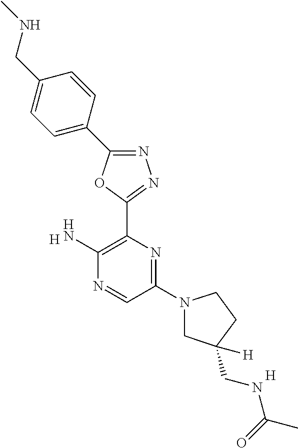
[H].N1=C(C2=CC=C(CNC)C=C2)OC(C2=C(N)N=CC(N3CC(CNC(C)=O)([H])CC3)=N2)=N1.[H]
